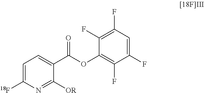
C1=C([18F])N=C([OR])C(C(OC2=C(F)C(F)=CC(F)=C2F)=O)=C1
